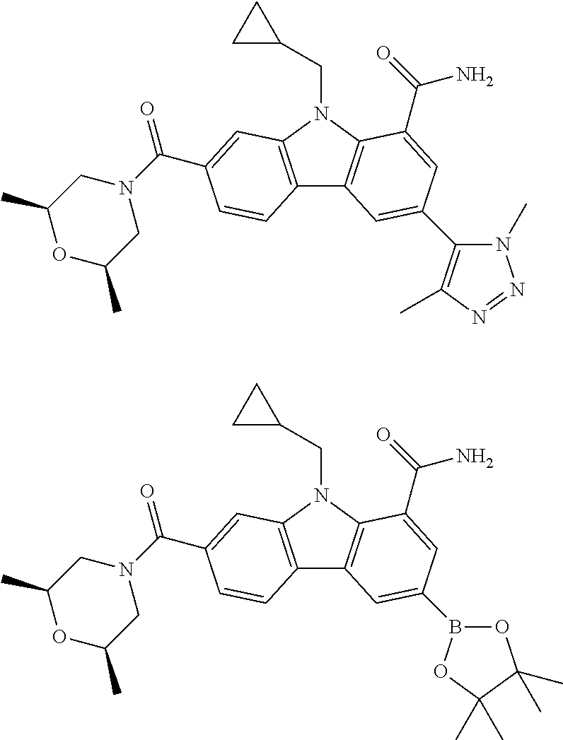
C12=C(N(CC3CC3)C3=C1C=C(C1=C(C)N=NN1C)C=C3C(=O)N)C=C(C(N1CC(C)OC(C)C1)=O)C=C2.C12=C(N(CC3CC3)C3=C1C=C(B1OC(C)(C)C(C)(C)O1)C=C3C(=O)N)C=C(C(N1CC(C)OC(C)C1)=O)C=C2
